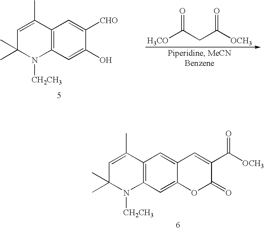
C([H3CO])(CC([OCH3])=O)=O.N1([CH2CH3])C2=C(C=C([CHO])C(O)=C2)C(C)=CC1(C)C.C1=C(C)C2=C(N([CH2CH3])C1(C)C)C=C1C(=C2)C=C(C([OCH3])=O)C(=O)O1
